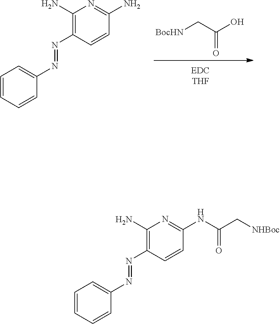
[BocHN]CC(O)=O.C1=CC=CC(N=NC2=C(N)N=C(N)C=C2)=C1.C1=CC=CC(N=NC2=C(N)N=C(NC(C[NHBoc])=O)C=C2)=C1
